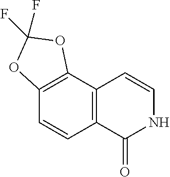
C12=C(C=CNC1=O)C1=C(C=C2)OC(F)(F)O1
